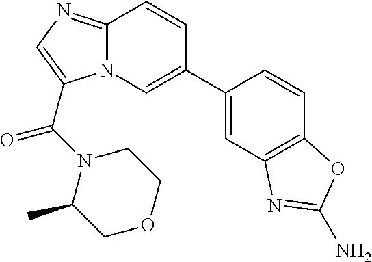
N12C(=NC=C1C(N1C(C)COCC1)=O)C=CC(C1=CC3=C(C=C1)OC(N)=N3)=C2
